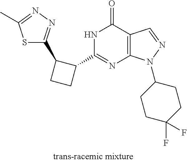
N1C(C2CCC2C2=NN=C(C)S2)=NC2=C(C1=O)C=NN2C1CCC(F)(F)CC1
